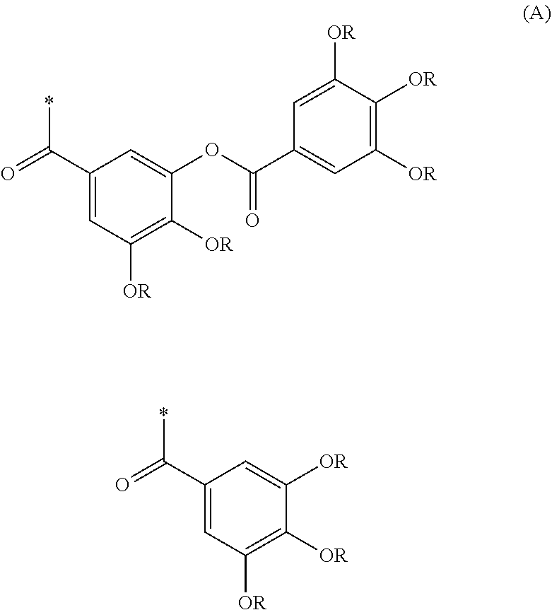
C1(C(=O)*)=CC([OR])=C([OR])C(OC(C2=CC([OR])=C([OR])C([OR])=C2)=O)=C1.C1(C(=O)*)=CC([OR])=C([OR])C([OR])=C1
